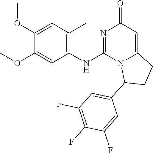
O(C1=CC(NC2=NC(=O)C=C3N2C(C2=CC(F)=C(F)C(F)=C2)CC3)=C(C)C=C1OC)C
